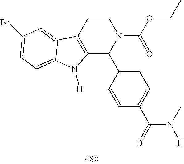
C12=C(CCN(C(OCC)=O)C1C1=CC=C(C(N([H])C)=O)C=C1)C1=CC(Br)=CC=C1N2[H]
